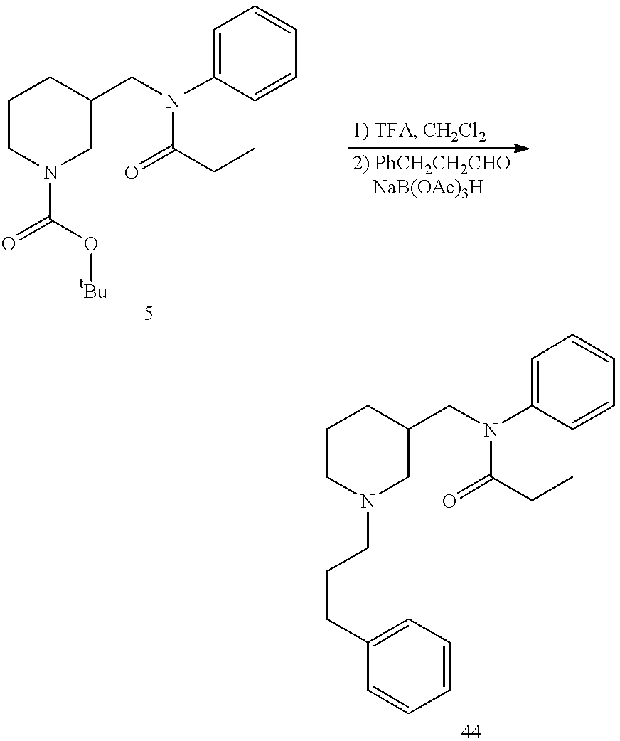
C1CN(C(=O)O[tBu])CC(CN(C2=CC=CC=C2)C(=O)CC)C1.C1CN(CCCC2=CC=CC=C2)CC(CN(C2=CC=CC=C2)C(=O)CC)C1
